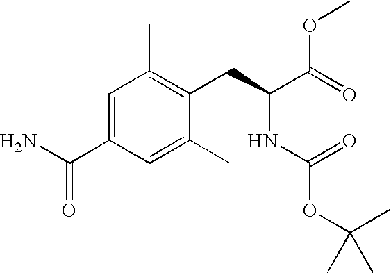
C1=C(C(N)=O)C=C(C)C(CC(C(=O)OC)NC(OC(C)(C)C)=O)=C1C
